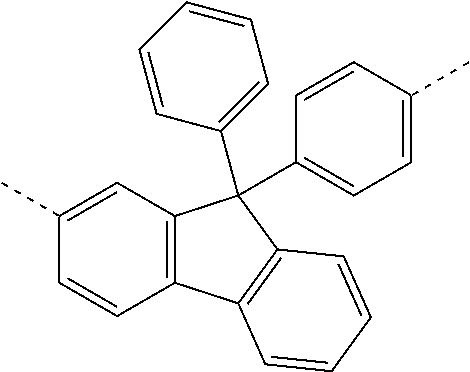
C1(C)=CC2=C(C=C1)C1=C(C2(C2=CC=CC=C2)C2=CC=C(C)C=C2)C=CC=C1
